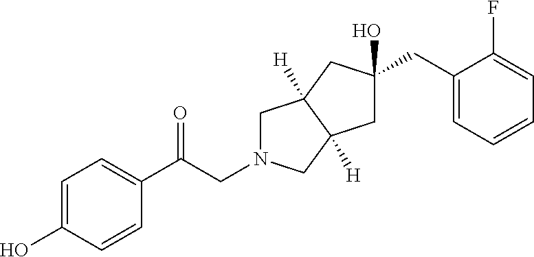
C(C(C1=CC=C(O)C=C1)=O)N1CC2([H])C([H])(C1)CC(CC1=CC=CC=C1F)(O)C2
